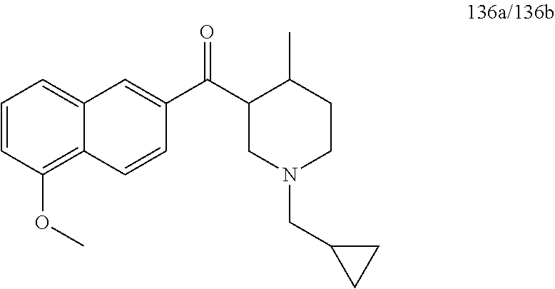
C(C1CN(CC2CC2)CCC1C)(=O)C1=CC2=CC=CC(OC)=C2C=C1
